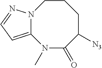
N12C(=CC=N1)N(C)C(=O)C([N3])CCC2
